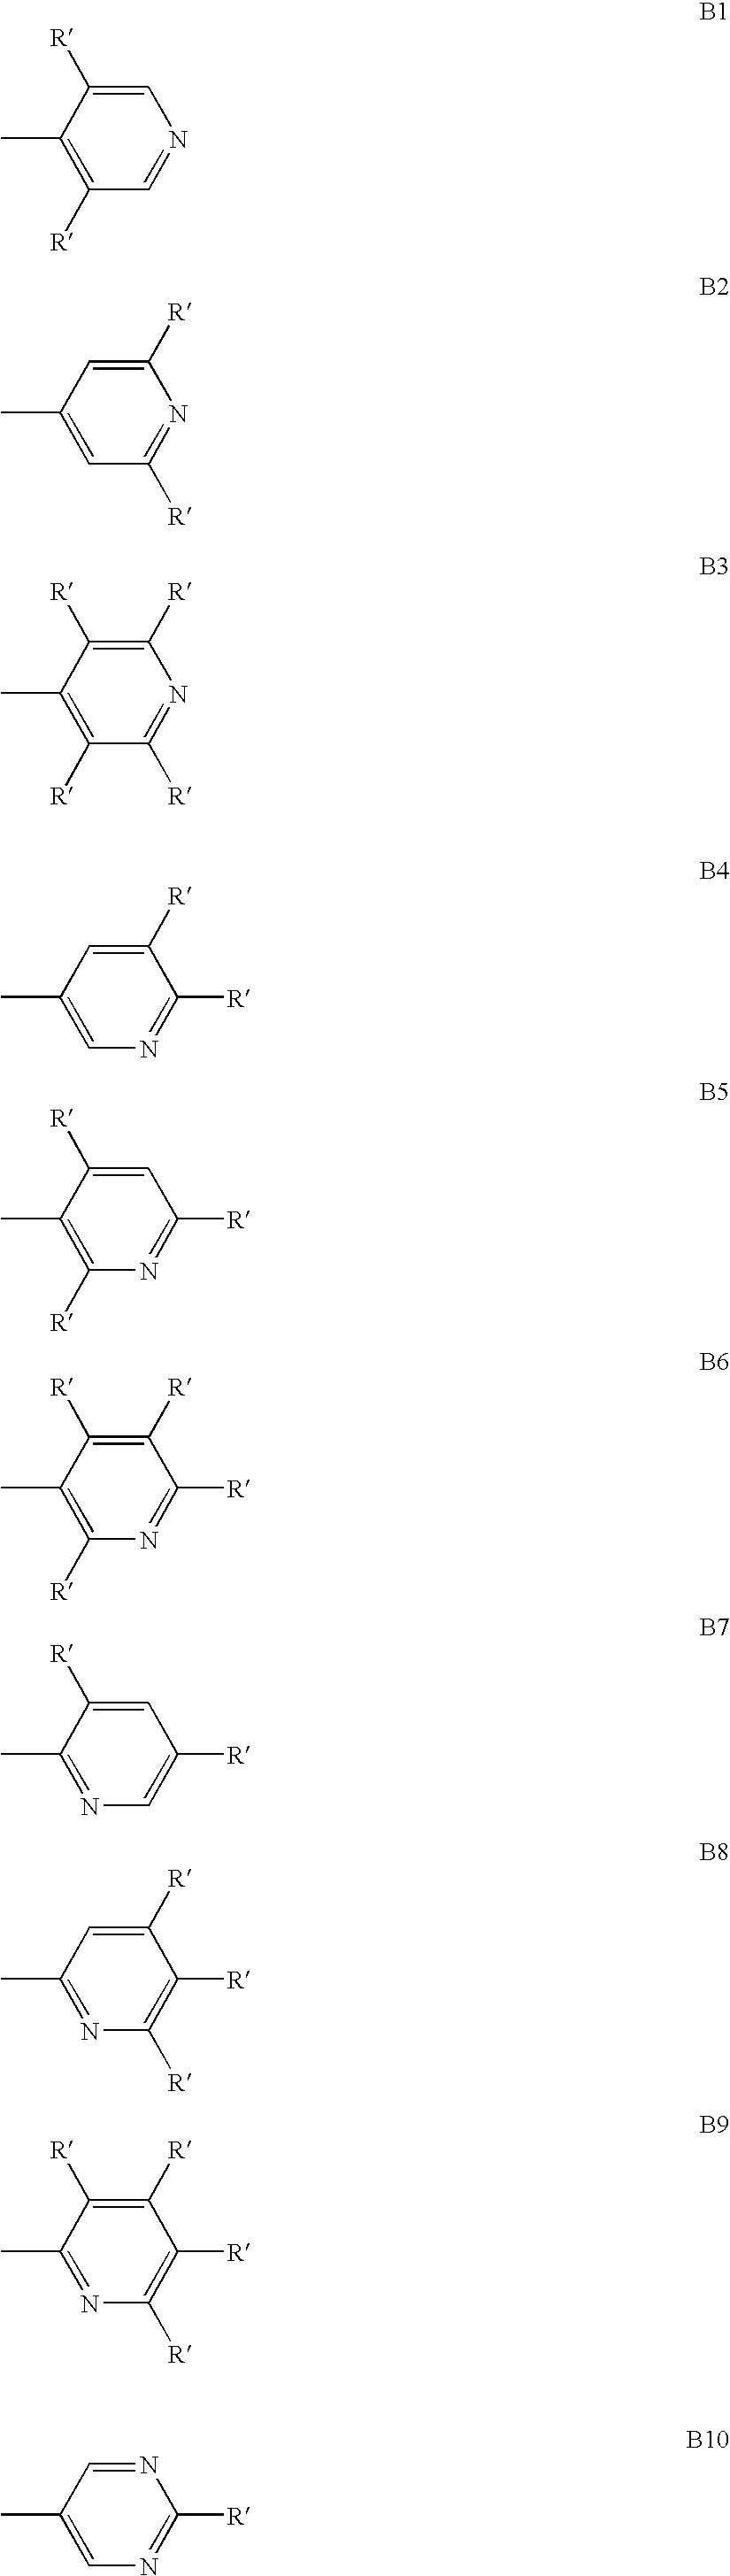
C1=C([R])C(C)=C([R])C=N1.C1([R])=CC(C)=CC([R])=N1.C1([R])=C([R])C(C)=C([R])C([R])=N1.C1([R])=CC(C)=CN=C1[R].C1=C([R])C(C)=C([R])N=C1[R].C1([R])=C([R])C(C)=C([R])N=C1[R].C1=C([R])C(C)=NC=C1[R].C1([R])=CC(C)=NC([R])=C1[R].C1([R])=C([R])C(C)=NC([R])=C1[R].N1=CC(C)=CN=C1[R]
